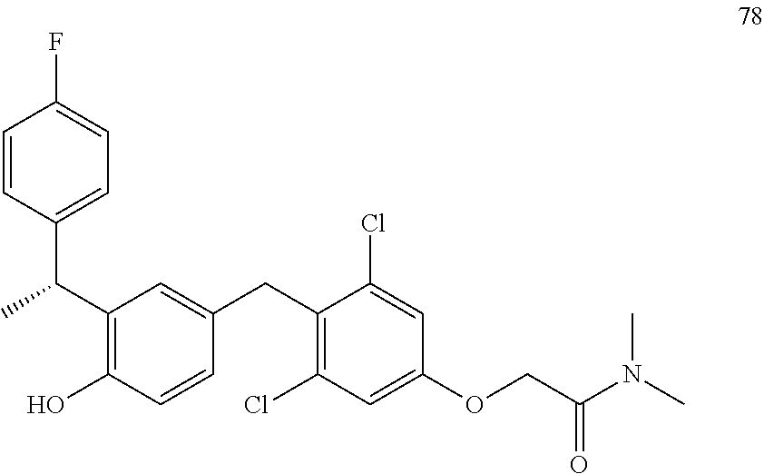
C1=CC(C(C2=C(O)C=CC(CC3=C(Cl)C=C(OCC(N(C)C)=O)C=C3Cl)=C2)C)=CC=C1F
